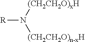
[R]N([(CH2CH2O)xH])[(CH2CH2O)n-xH]
